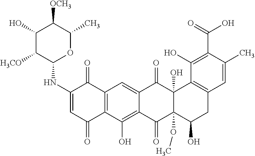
C12=C(C(O)=C3C(=C1)C(=O)C1(O)C(OC)(C3=O)C(O)CC3=C1C(O)=C(C(=O)O)C(C)=C3)C(=O)C=C(NC1OC(C)C([OCH3])C(O)C1[H3CO])C2=O
